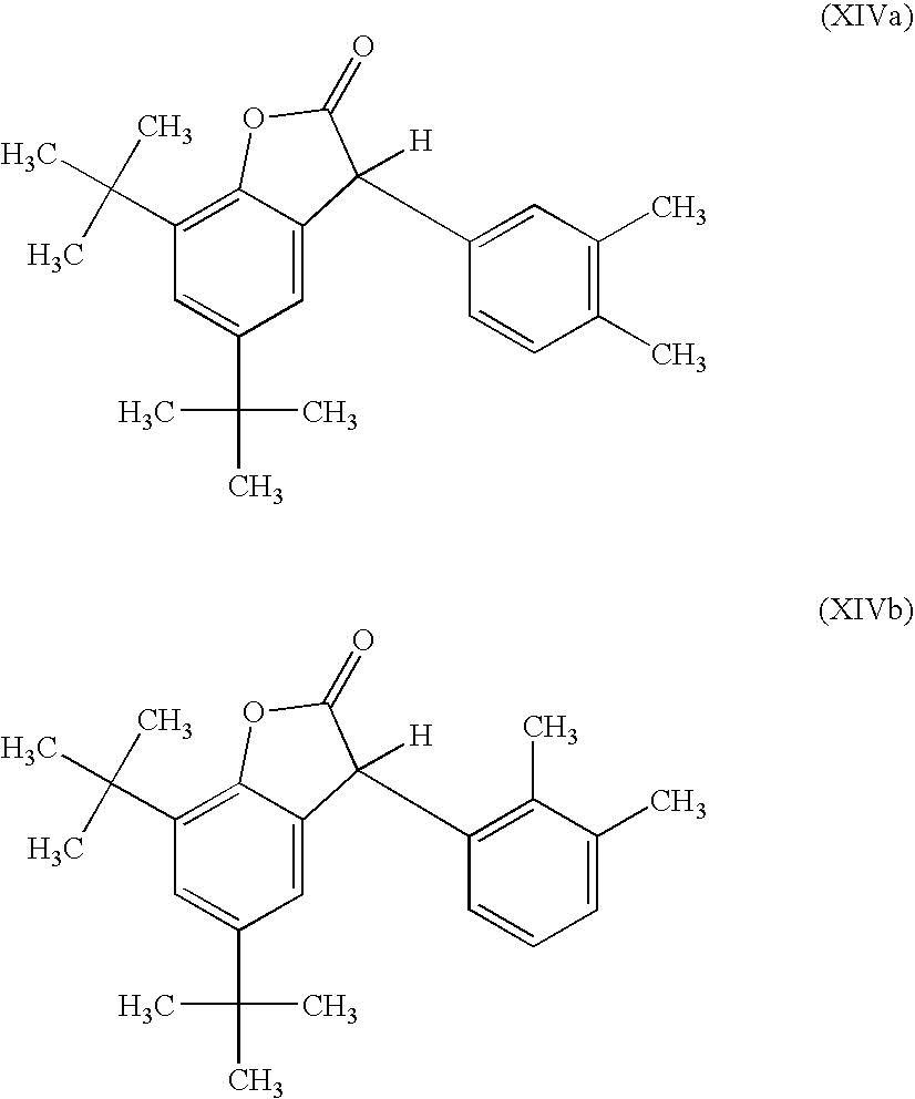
C1(C(C)(C)C)=C2C(=CC(C(C)(C)C)=C1)C([H])(C1=CC(C)=C(C)C=C1)C(=O)O2.C1(C(C)(C)C)=C2C(=CC(C(C)(C)C)=C1)C([H])(C1=C(C)C(C)=CC=C1)C(=O)O2
